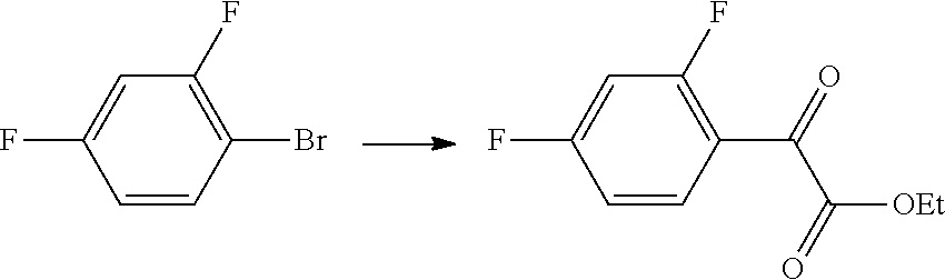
C1=CC(Br)=C(F)C=C1F.C1=CC(C(=O)C(=O)[OEt])=C(F)C=C1F
